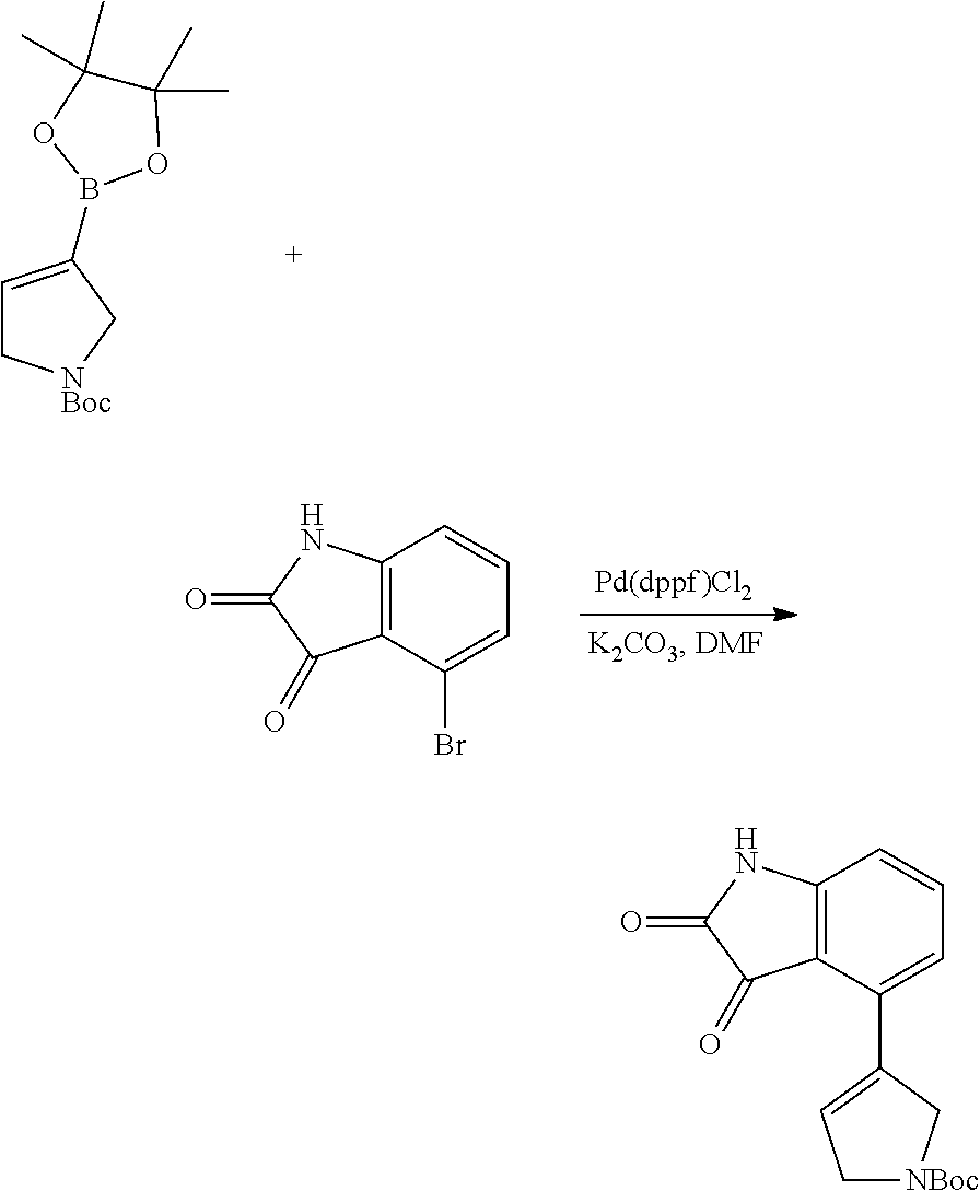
C1=C(B2OC(C)(C)C(C)(C)O2)C[NBoc]C1.C1(=O)C(=O)NC2=C1C(Br)=CC=C2.C1[NBoc]CC=C1C1=CC=CC2=C1C(=O)C(=O)N2
